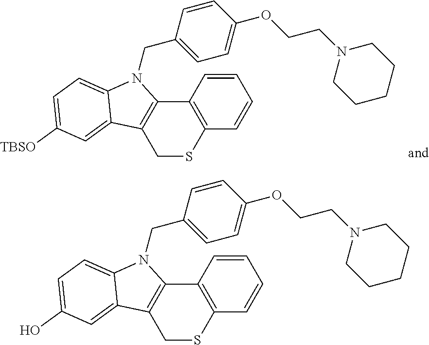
C(C1=CC=C(OCCN2CCCCC2)C=C1)N1C2=C(CSC3=C2C=CC=C3)C2=CC([TBSO])=CC=C12.C(C1=CC=C(OCCN2CCCCC2)C=C1)N1C2=C(CSC3=C2C=CC=C3)C2=CC(O)=CC=C12
